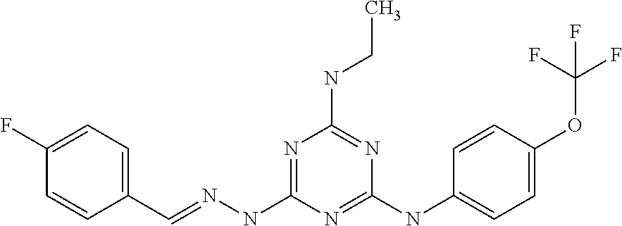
C1(F)=CC=C(C=NNC2=NC(NCC)=NC(NC3=CC=C(OC(F)(F)F)C=C3)=N2)C=C1
